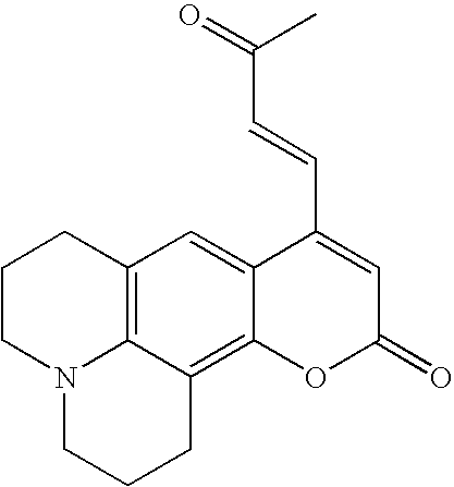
C12=CC3=C4C(=C1OC(=O)C=C2C=CC(=O)C)CCCN4CCC3
